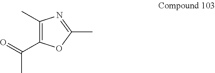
C1(C)=C(C(=O)C)OC(C)=N1
